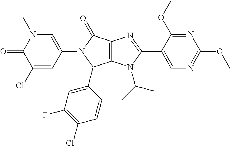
C1(Cl)=CC(N2C(C3=CC(F)=C(Cl)C=C3)C3=C(C2=O)N=C(C2=CN=C(OC)N=C2OC)N3C(C)C)=CN(C)C1=O
